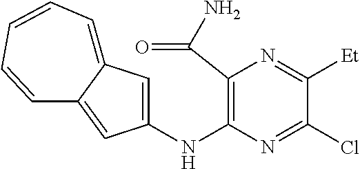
C1(NC2=C(C(N)=O)N=C([Et])C(Cl)=N2)=CC2=CC=CC=CC2=C1
